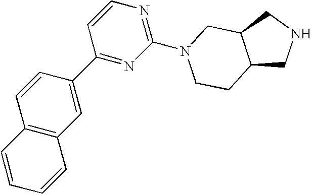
C12=C(C=C(C3=NC(N4CC5C(CNC5)CC4)=NC=C3)C=C1)C=CC=C2
